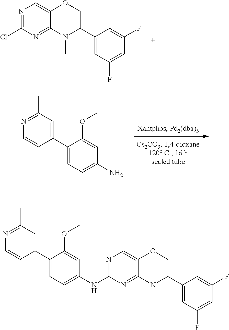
N1=C(Cl)N=C2C(=C1)OCC(C1=CC(F)=CC(F)=C1)N2C.NC1=CC=C(C2=CC(C)=NC=C2)C(OC)=C1.C1(NC2=NC=C3C(=N2)N(C)C(C2=CC(F)=CC(F)=C2)CO3)=CC=C(C2=CC(C)=NC=C2)C(OC)=C1
